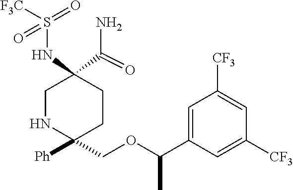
C1NC([Ph])(COC(C2=CC([CF3])=CC([CF3])=C2)C)CCC1(C(N)=O)NS([F3C])(=O)=O
